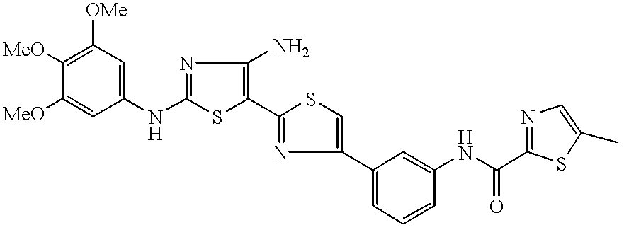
[MeO]C1=C([OMe])C=C(NC2=NC(N)=C(C3=NC(C4=CC=CC(NC(=O)C5=NC=C(C)S5)=C4)=CS3)S2)C=C1[MeO]
